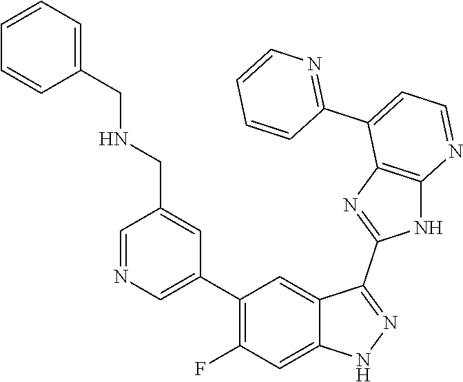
C1=NC=C(C2=C(F)C=C3C(=C2)C(C2=NC4=C(N2)N=CC=C4C2=NC=CC=C2)=NN3)C=C1CNCC1=CC=CC=C1
